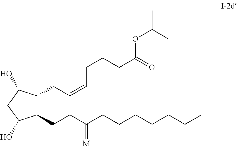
C1(CCC(CCCCCCC)=[M])C(CC=CCCCC(=O)OC(C)C)C(O)CC1O
